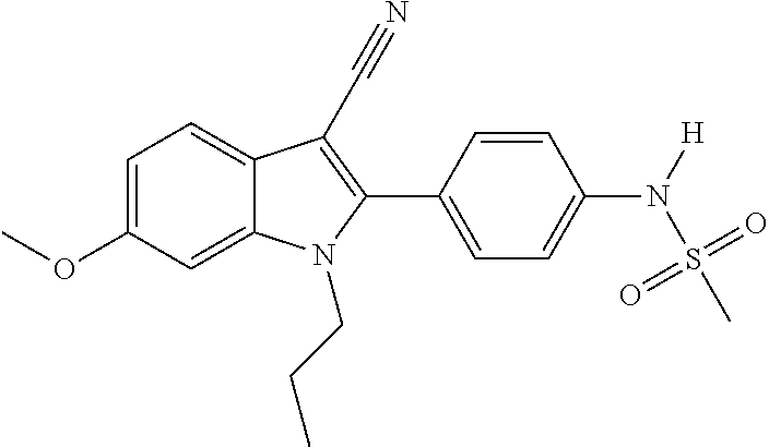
C1=C2C(=CC=C1OC)C(C#N)=C(C1=CC=C(N([H])S(C)(=O)=O)C=C1)N2CCC
